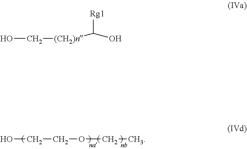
OCCOCC.OC[(CH2)n]C(O)[Rg1]
